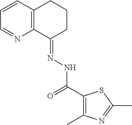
C1=CC2=C(N=C1)C(=NNC(C1=C(C)N=C(C)S1)=O)CCC2
